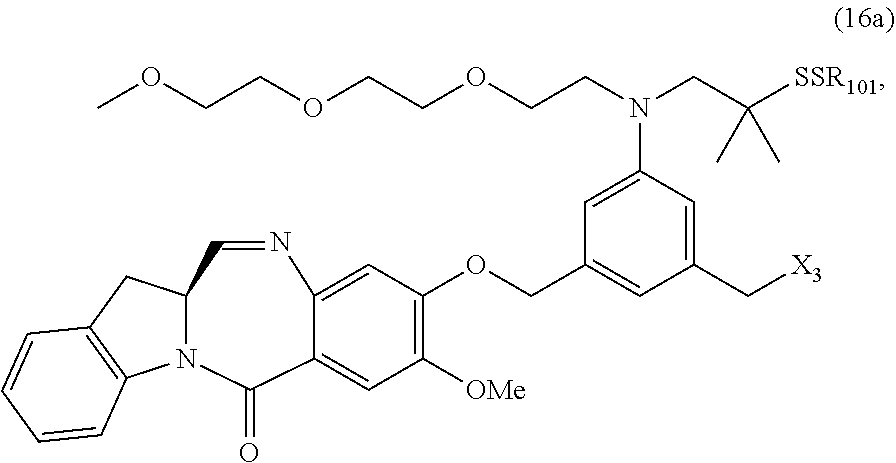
C1=NC2=CC(OCC3=CC(C[X3])=CC(N(CCOCCOCCOC)CC([SSR101])(C)C)=C3)=C([OMe])C=C2C(=O)N2C1CC1=C2C=CC=C1
